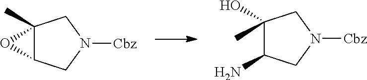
C1(C)(O)C(N)CN([Cbz])C1.C12(C)C(CN([Cbz])C1)O2
